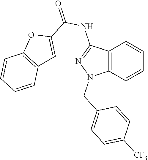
C12=C(C=CC=C1)N(CC1=CC=C([CF3])C=C1)N=C2NC(=O)C1=CC2=C(O1)C=CC=C2
